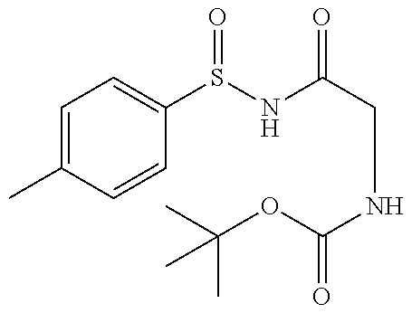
C1=C(C)C=CC(S(NC(CNC(=O)OC(C)(C)C)=O)=O)=C1
